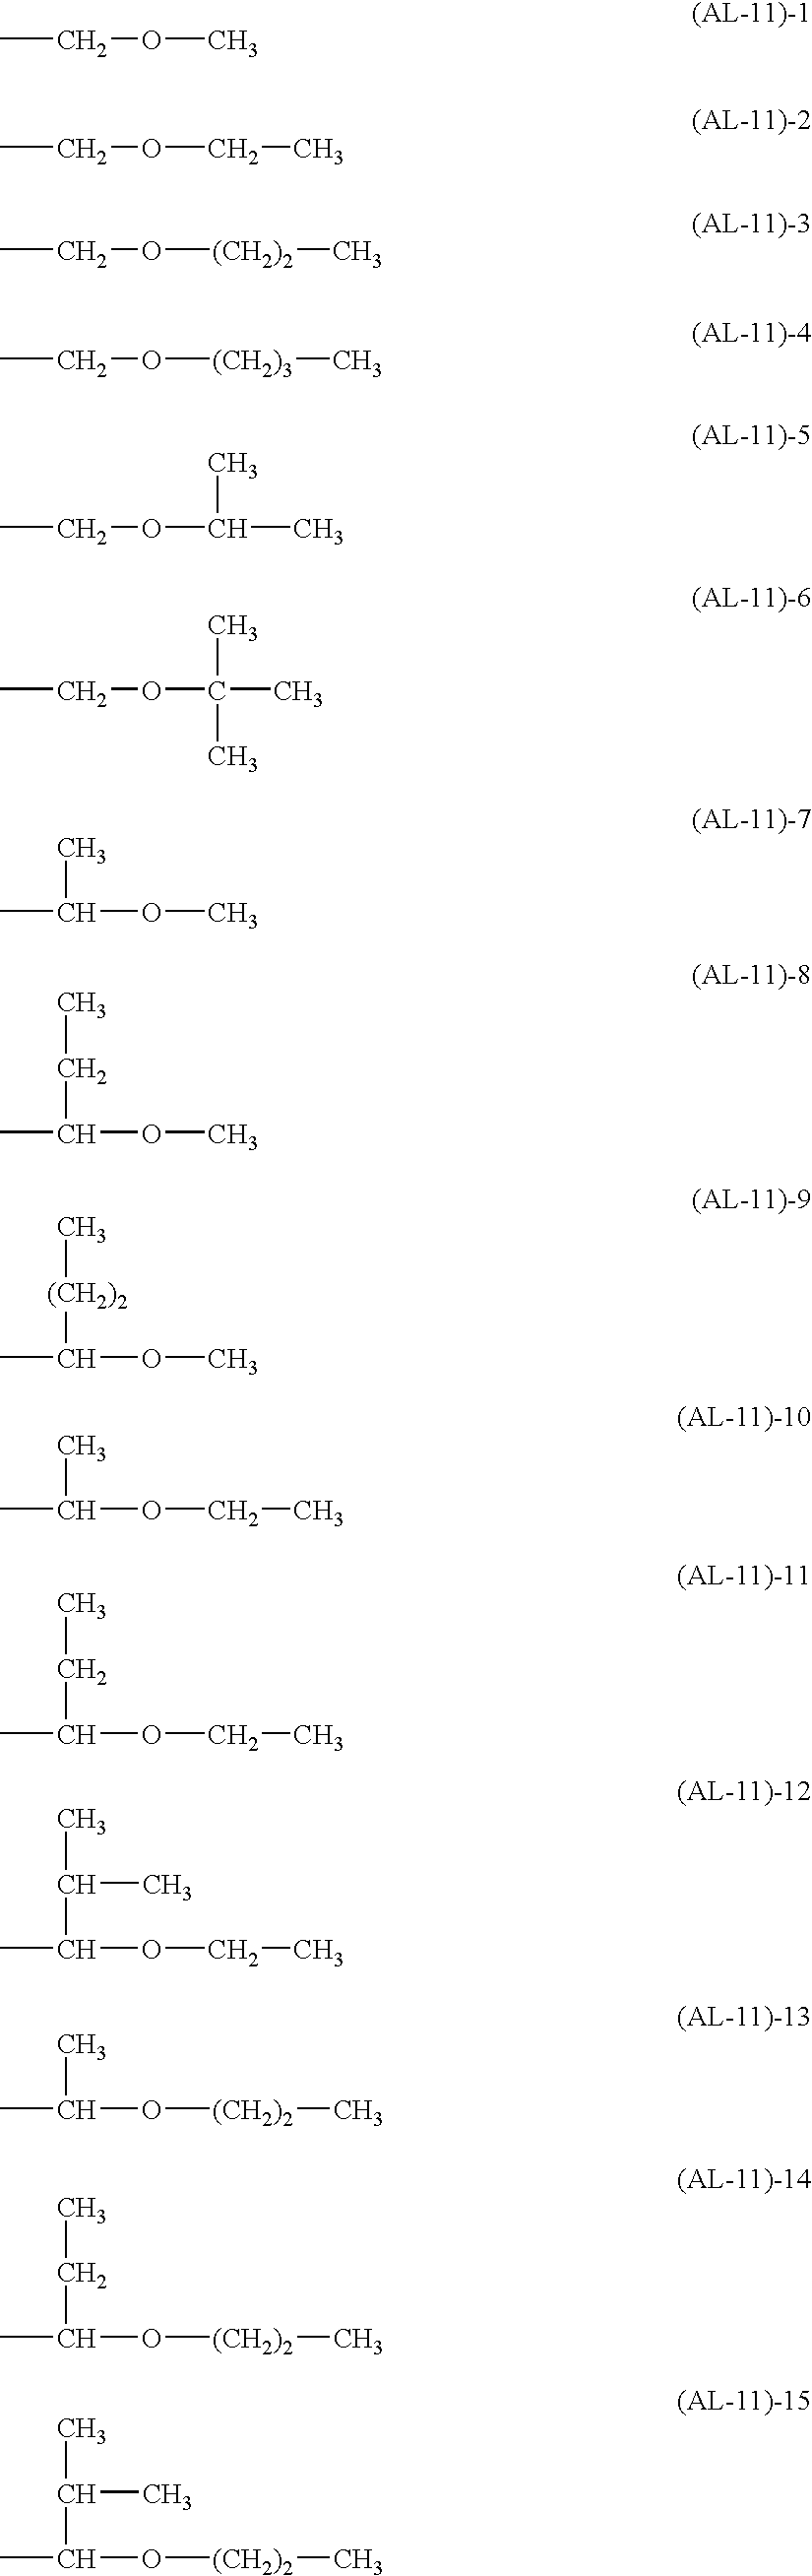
CCOC.CCOCC.CCO[(CH2)2]C.CCO[(CH2)3]C.CCOC(C)C.CCOC(C)(C)C.CC(OC)C.CC(OC)CC.CC(OC)[(CH2)2]C.CC(OCC)C.CC(OCC)CC.CC(OCC)C(C)C.CC(O[(CH2)2]C)C.CC(O[(CH2)2]C)CC.CC(O[(CH2)2]C)C(C)C
